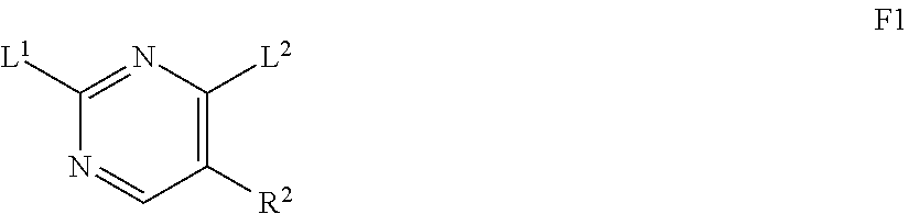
C1([R2])=C([L2])N=C([L1])N=C1
